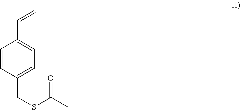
C1=CC(CSC(C)=O)=CC=C1C=C
